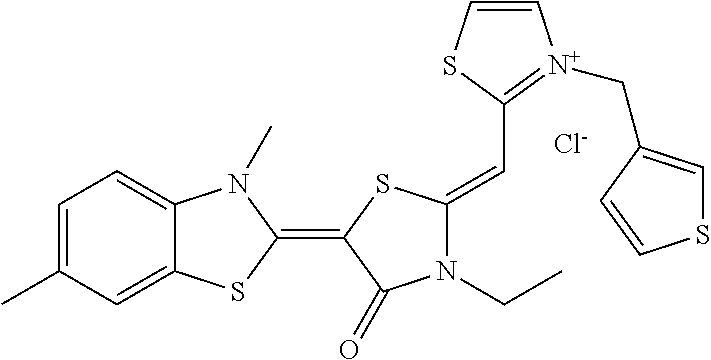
[Cl-].C1=C(C)C=C2C(=C1)N(C)C(=C1C(=O)N(CC)C(=CC3=[N+](CC4=CSC=C4)C=CS3)S1)S2
